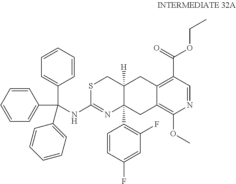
N1=CC(C(=O)OCC)=C2C(=C1OC)CC1(C3=C(F)C=C(F)C=C3)C([H])(C2)CSC(NC(C2=CC=CC=C2)(C2=CC=CC=C2)C2=CC=CC=C2)=N1
